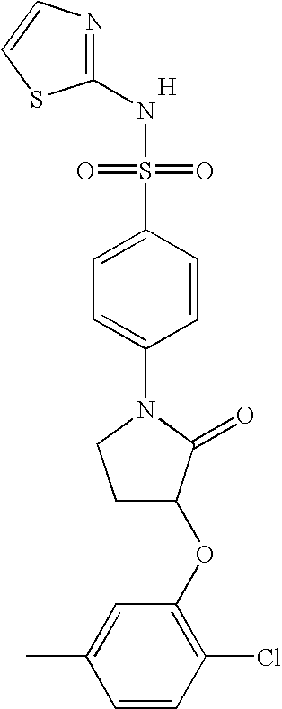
N1=C(NS(=O)(=O)C2=CC=C(N3CCC(OC4=C(Cl)C=CC(C)=C4)C3=O)C=C2)SC=C1.[H]
